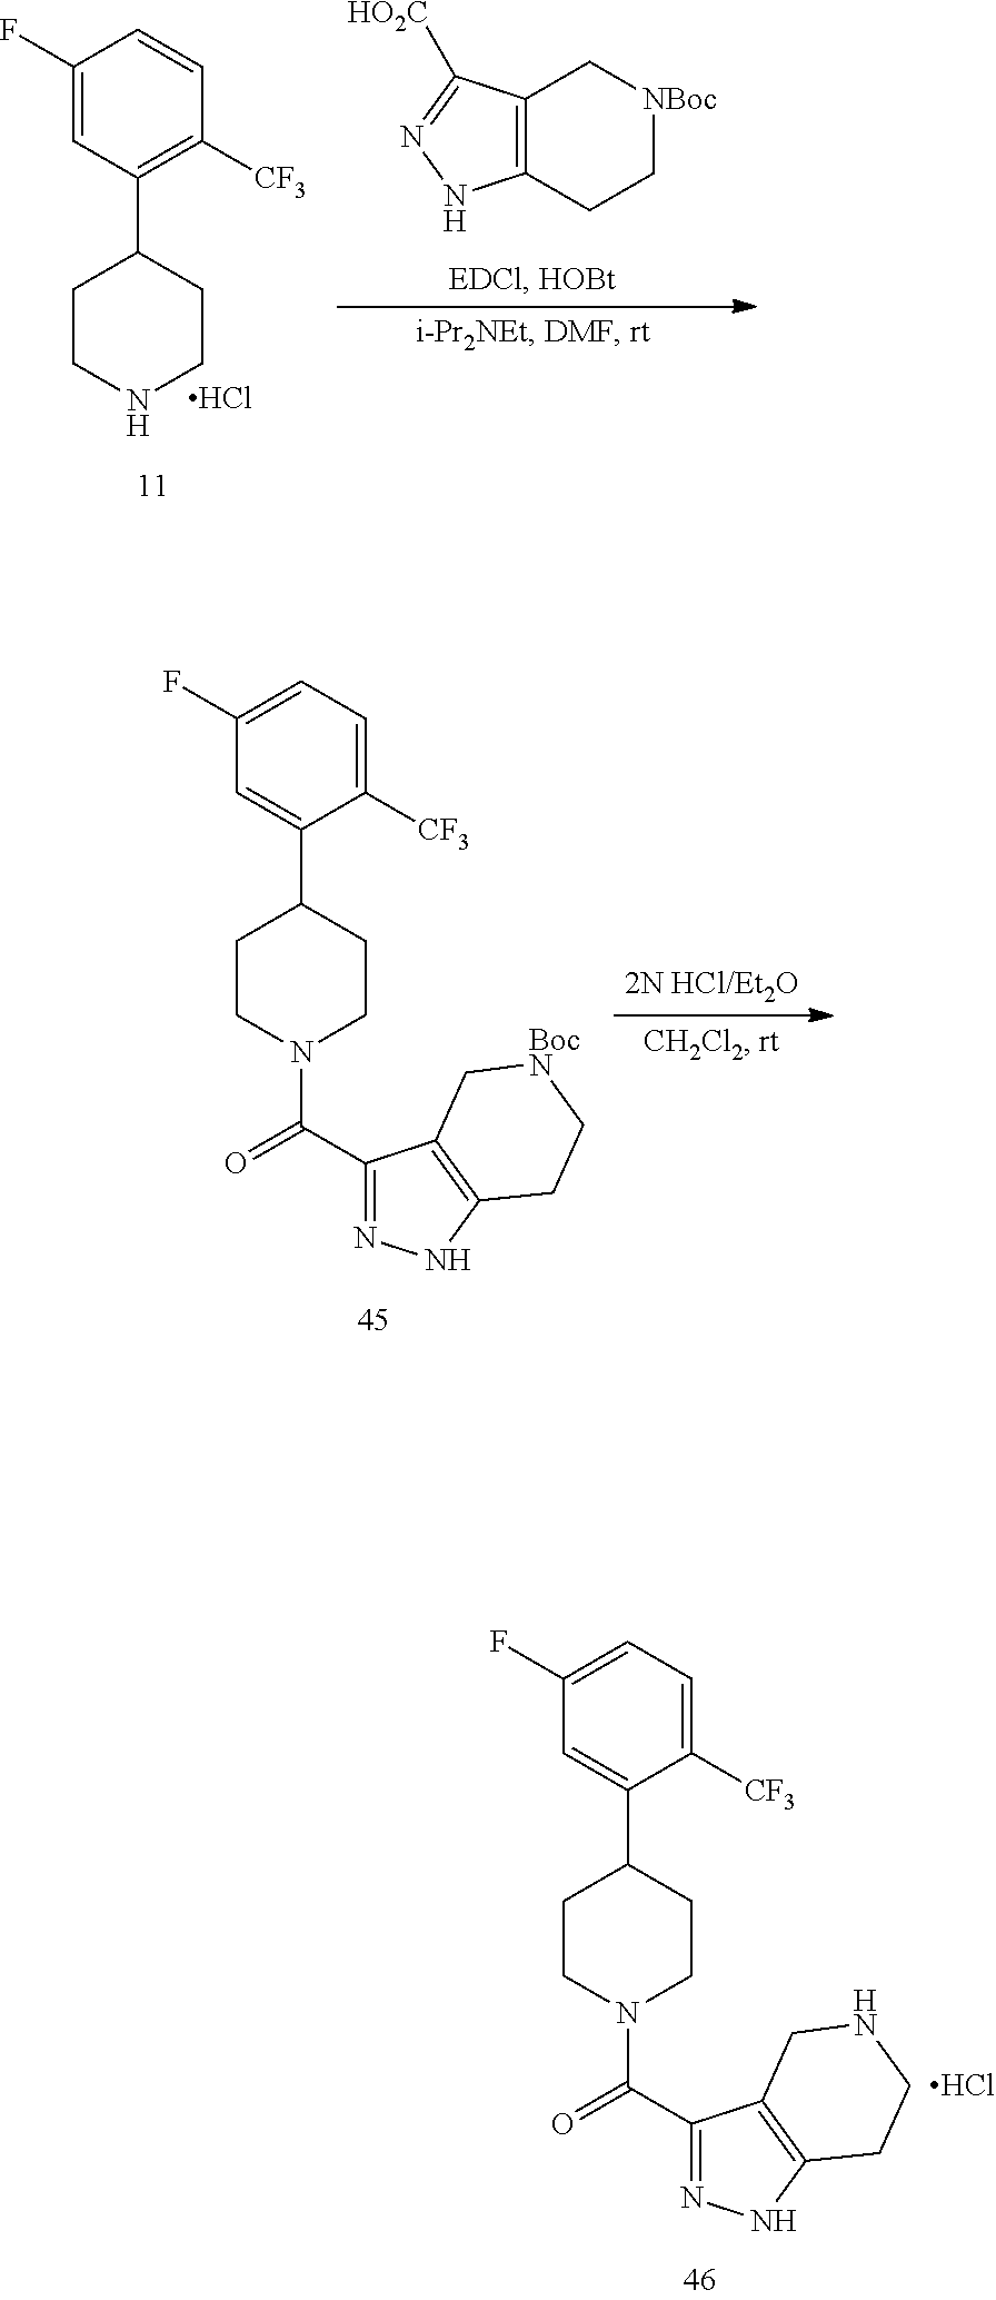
C12=C(CC[NBoc]C1)NN=C2[HO2C].C1(F)=CC(C2CCNCC2)=C([CF3])C=C1.Cl.C1(F)=CC=C([CF3])C(C2CCN(C(C3=NNC4=C3CNCC4)=O)CC2)=C1.Cl.C1(F)=CC=C([CF3])C(C2CCN(C(C3=NNC4=C3C[BocN]CC4)=O)CC2)=C1
